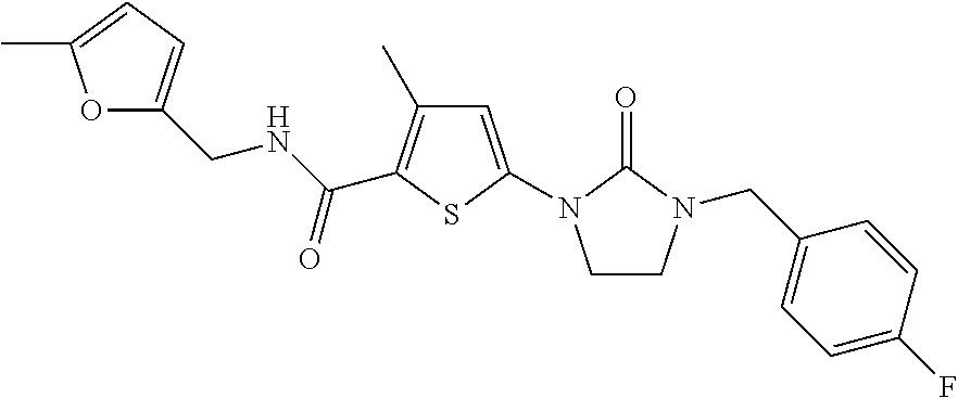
O1C(CNC(C2=C(C)C=C(N3CCN(CC4=CC=C(F)C=C4)C3=O)S2)=O)=CC=C1C
